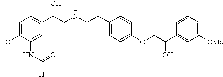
C1=C(O)C(NC([H])=O)=CC(C(CNCCC2=CC=C(OCC(C3=CC([OMe])=CC=C3)O)C=C2)O)=C1
